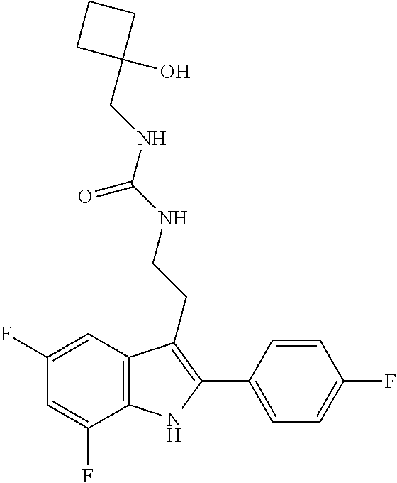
C1=C(F)C2=C(C=C1F)C(CCNC(NCC1(O)CCC1)=O)=C(C1=CC=C(F)C=C1)N2
